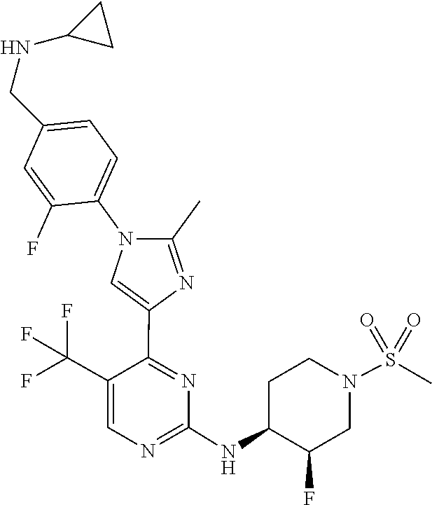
C1(NC2C(F)CN(S(=O)(=O)C)CC2)=NC=C(C(F)(F)F)C(C2=CN(C3=CC=C(CNC4CC4)C=C3F)C(C)=N2)=N1
